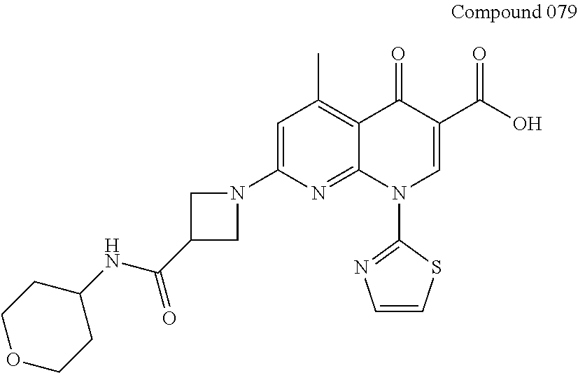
C1OCCC(NC(C2CN(C3=CC(C)=C4C(=N3)N(C3=NC=CS3)C=C(C(O)=O)C4=O)C2)=O)C1
